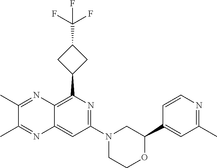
C1(C2=C3C(=CC(N4CCOC(C5=CC(C)=NC=C5)C4)=N2)N=C(C)C(C)=N3)CC(C(F)(F)F)C1
